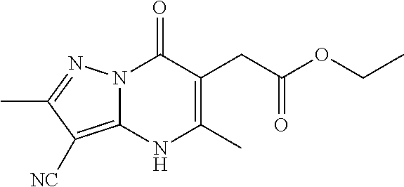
N12C(=C([NC])C(C)=N1)NC(C)=C(CC(OCC)=O)C2=O
